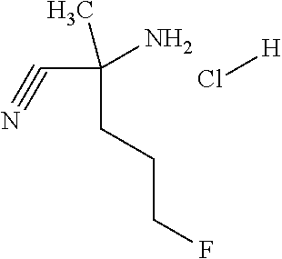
C(CCCF)(C#N)(N)C.Cl[H]
